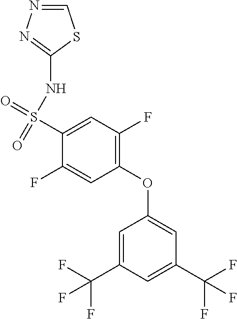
C1=NN=C(NS(=O)(=O)C2=CC(F)=C(OC3=CC(C(F)(F)F)=CC(C(F)(F)F)=C3)C=C2F)S1
